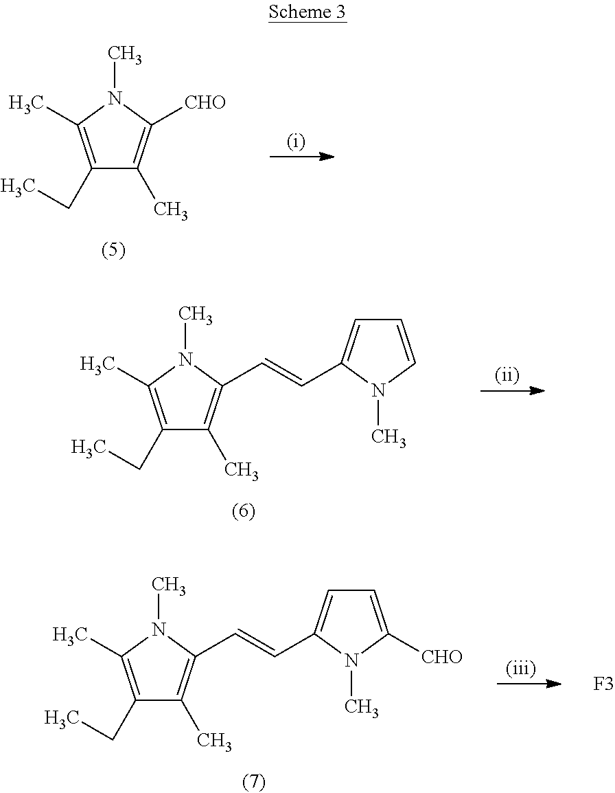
C1(CC)=C(C)N(C)C([CHO])=C1C.C1(CC)=C(C)N(C)C(C=CC2=CC=CN2C)=C1C.C1(CC)=C(C)N(C)C(C=CC2=CC=C([CHO])N2C)=C1C.[F3]
